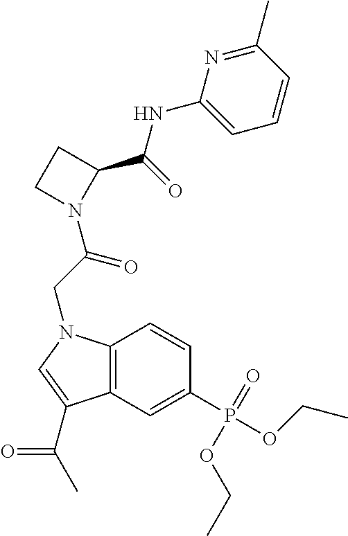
N1(C(CN2C3=C(C=C(P(=O)(OCC)OCC)C=C3)C(C(C)=O)=C2)=O)C(C(=O)NC2=CC=CC(C)=N2)CC1
